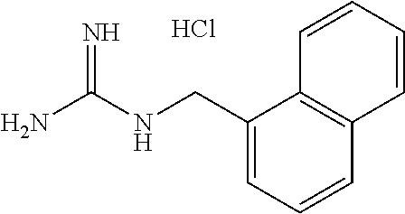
NC(NCC1=CC=CC2=C1C=CC=C2)=N.Cl
